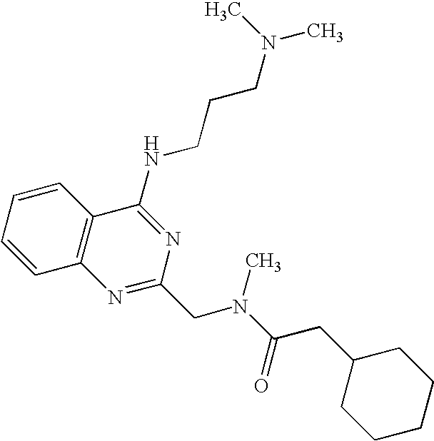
C1=CC=CC2=C1N=C(CN(C(=O)CC1CCCCC1)C)N=C2NCCCN(C)C
